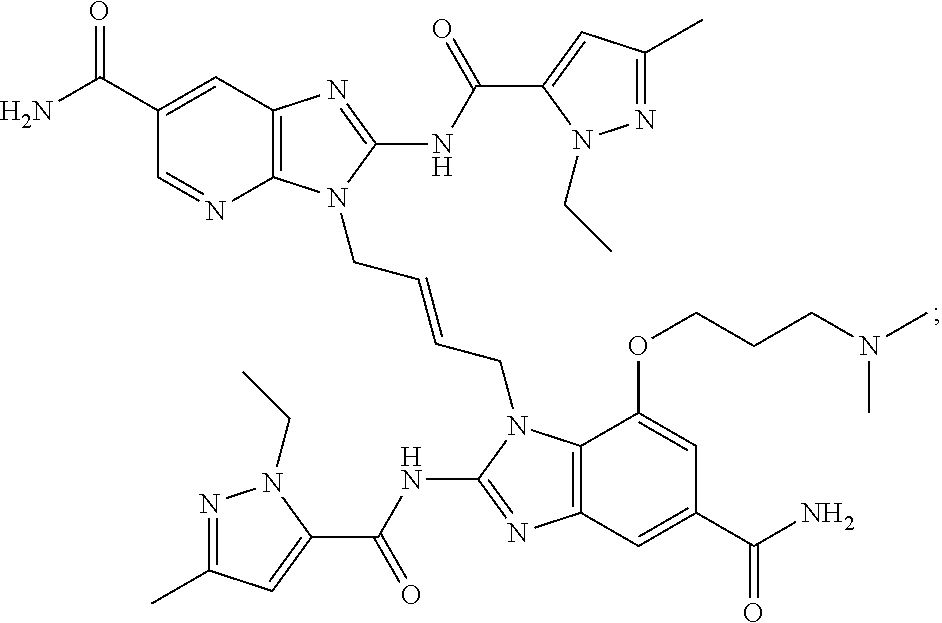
C12=C(N=C(NC(C3=CC(C)=NN3CC)=O)N1CC=CCN1C3=C(N=C1NC(C1=CC(C)=NN1CC)=O)C=C(C(N)=O)C=C3OCCCN(C)C)C=C(C(N)=O)C=N2
